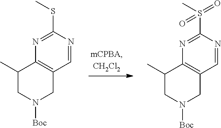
C1(C)CN([Boc])CC2=C1N=C(SC)N=C2.C1(C)CN([Boc])CC2=C1N=C(S(C)(=O)=O)N=C2
